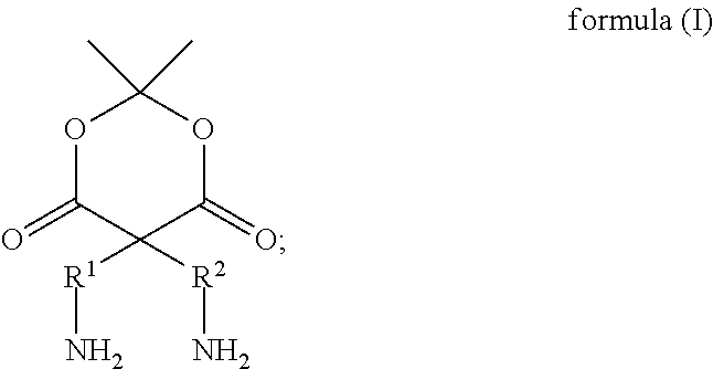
O1C(=O)C([R1]N)([R2]N)C(=O)OC1(C)C
